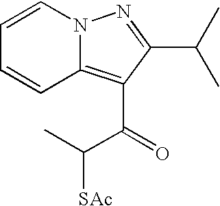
N12C(=C(C(=O)C(C)[SAc])C(C(C)C)=N1)C=CC=C2
